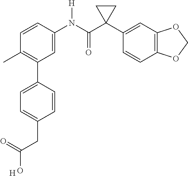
OC(=O)CC1=CC=C(C2=C(C)C=CC(N(C(C3(C4=CC5=C(C=C4)OCO5)CC3)=O)[H])=C2)C=C1.[H]
